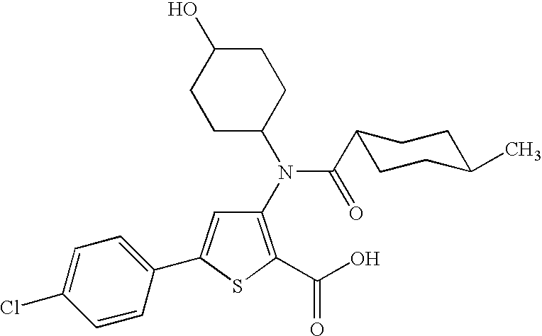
C1(N(C2CCC(O)CC2)C(C2CCC(C)CC2)=O)=C(C(O)=O)SC(C2=CC=C(Cl)C=C2)=C1
